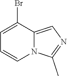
N12C(=CN=C1C)C(Br)=CC=C2
